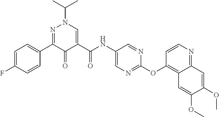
C1=C(F)C=CC(C2=NN(C(C)C)C=C(C(NC3=CN=C(OC4=C5C(=NC=C4)C=C(OC)C(OC)=C5)N=C3)=O)C2=O)=C1
